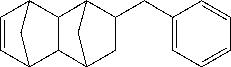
C1=CC2C3C(C1C2)C1C(CC2=CC=CC=C2)CC3C1
